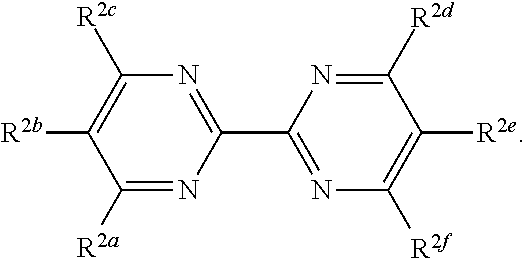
C1([R2a])=NC(C2=NC([R2f])=C([R2e])C([R2d])=N2)=NC([R2c])=C1[R2b]
